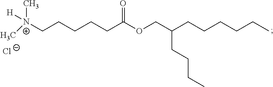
C[N+](C)(CCCCCC(=O)OCC(CCCC)CCCCCC)[H].[Cl-]
